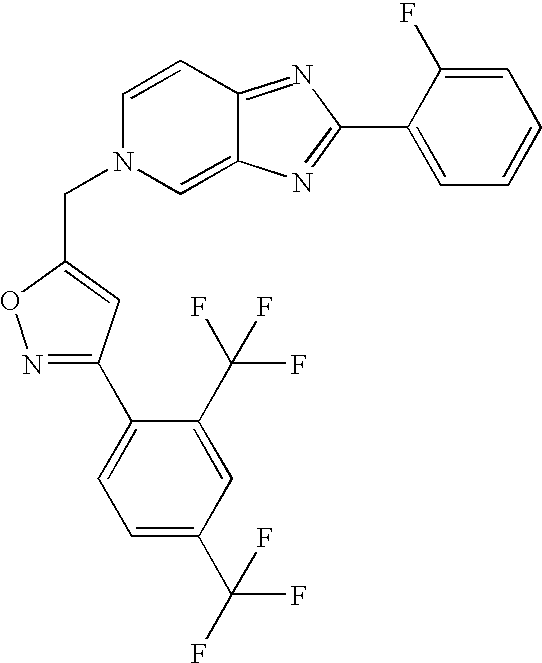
N1=C(C2=CC=C(C(F)(F)F)C=C2C(F)(F)F)C=C(CN2C=C3C(=NC(C4=CC=CC=C4F)=N3)C=C2)O1
